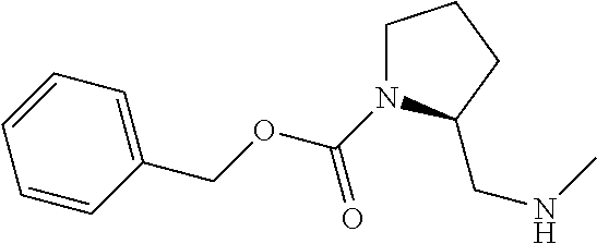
C1(COC(N2CCCC2CNC)=O)=CC=CC=C1
